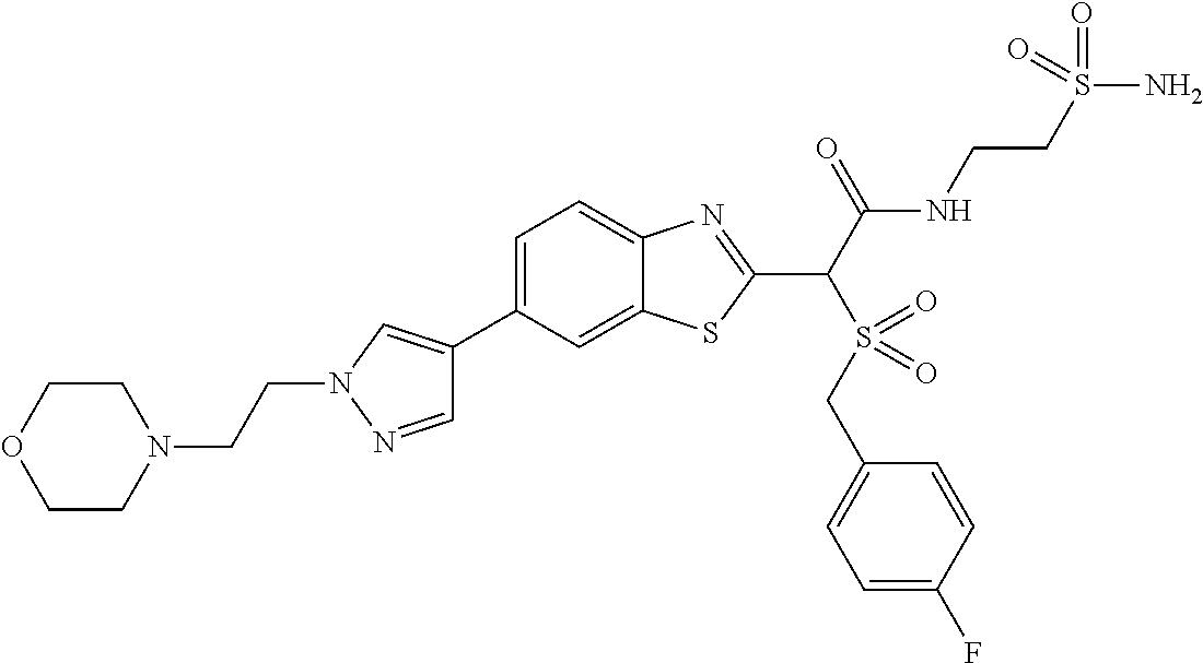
C1(C2=CN(CCN3CCOCC3)N=C2)=CC=C2C(=C1)SC(C(C(NCCS(N)(=O)=O)=O)S(=O)(CC1=CC=C(F)C=C1)=O)=N2
